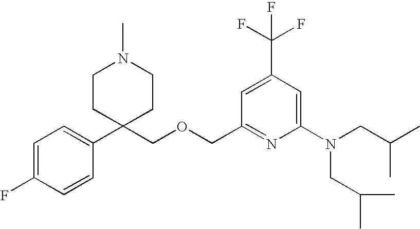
C1=C(F)C=CC(C2(COCC3=NC(N(CC(C)C)CC(C)C)=CC(C(F)(F)F)=C3)CCN(C)CC2)=C1
